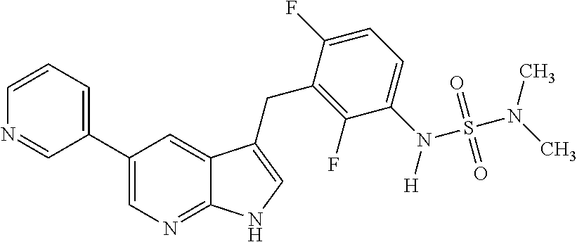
C1(C2=CN=C3C(=C2)C(CC2=C(F)C(N([H])S(N(C)C)(=O)=O)=CC=C2F)=CN3)=CC=CN=C1
